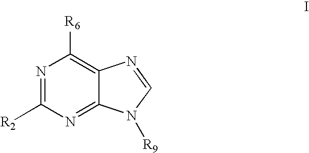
N1=C([R2])N=C2C(=C1[R6])N=CN2[R9]
